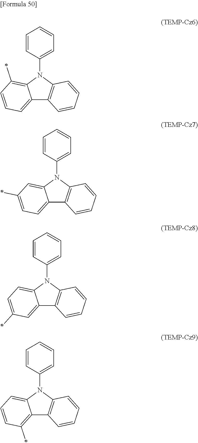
C1=CC(N2C3=C(*)C=CC=C3C3=C2C=CC=C3)=CC=C1.C1=CC(N2C3=CC(*)=CC=C3C3=C2C=CC=C3)=CC=C1.C1=CC(N2C3=CC=C(*)C=C3C3=C2C=CC=C3)=CC=C1.C1=CC(N2C3=CC=CC(*)=C3C3=C2C=CC=C3)=CC=C1
